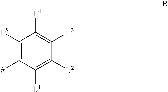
C1([L3])=C([L4])C([L5])=C([#])C([L1])=C1[L2]
